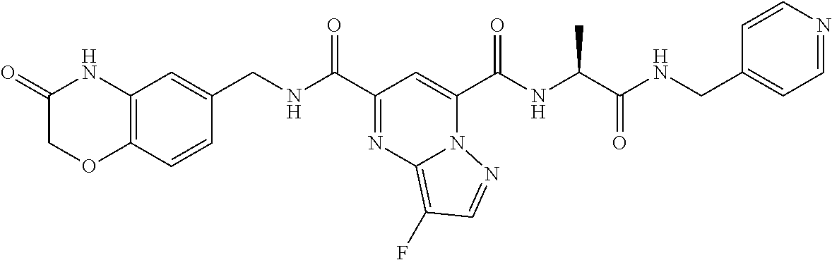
C12=C(C=CC(CNC(C3=NC4=C(F)C=NN4C(C(NC(C(=O)NCC4=CC=NC=C4)C)=O)=C3)=O)=C1)OCC(=O)N2
